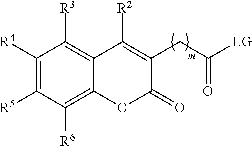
[R5]C1=C([R4])C([R3])=C2C(=C1[R6])OC(=O)C(CC(=O)[LG])=C2[R2]
